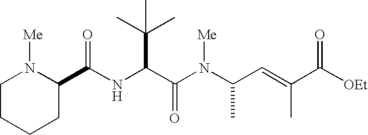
N(C(C(N(C(C=C(C([OEt])=O)C)C)[Me])=O)C(C)(C)C)C(=O)C1N([Me])CCCC1
